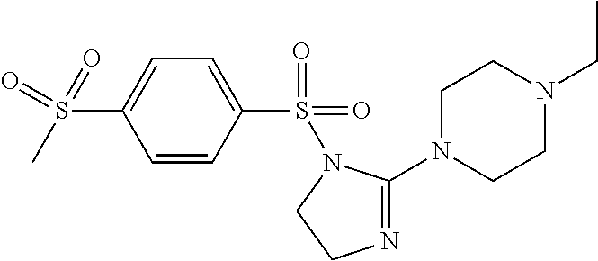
S(C1=CC=C(S(=O)(=O)N2C(N3CCN(CC)CC3)=NCC2)C=C1)(C)(=O)=O
